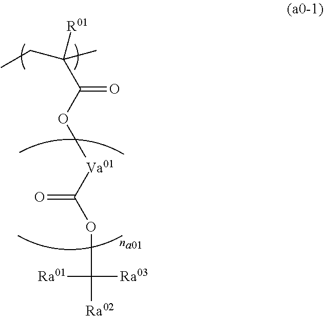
[R01]C(C)(CC)C(=O)O[Va01]C(=O)OC([Ra02])([Ra03])[Ra01]
